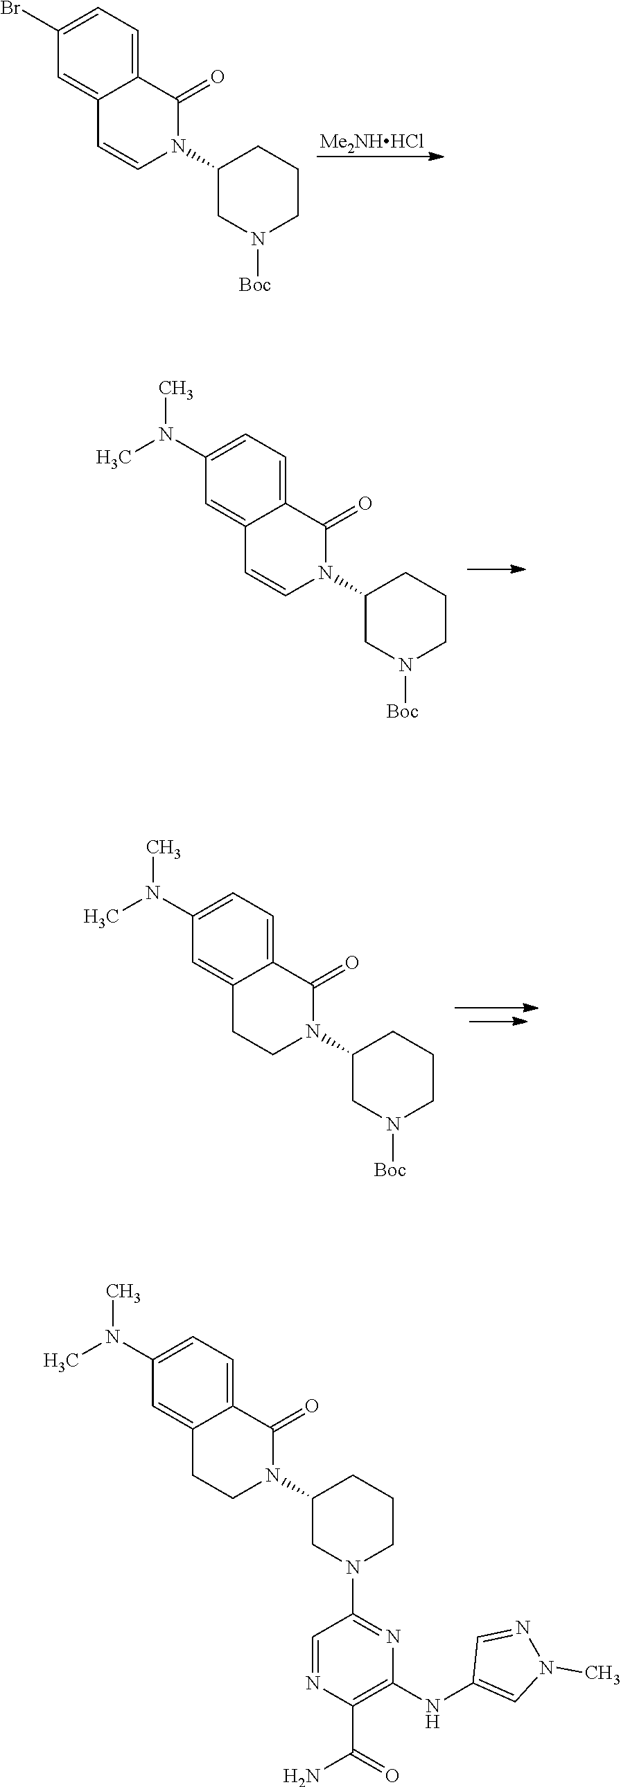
[Me2NHHCl].C12=CC=C(Br)C=C1C=CN(C1CN([Boc])CCC1)C2=O.C12=CC=C(N(C)C)C=C1C=CN(C1CN([Boc])CCC1)C2=O.C12=CC=C(N(C)C)C=C1CCN(C1CN([Boc])CCC1)C2=O.C12=CC=C(N(C)C)C=C1CCN(C1CN(C3=NC(NC4=CN(C)N=C4)=C(C(=O)N)N=C3)CCC1)C2=O
